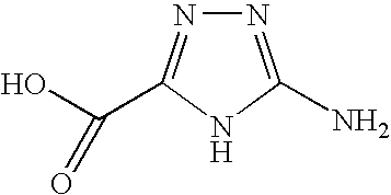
N1=C(N)NC(C(O)=O)=N1
